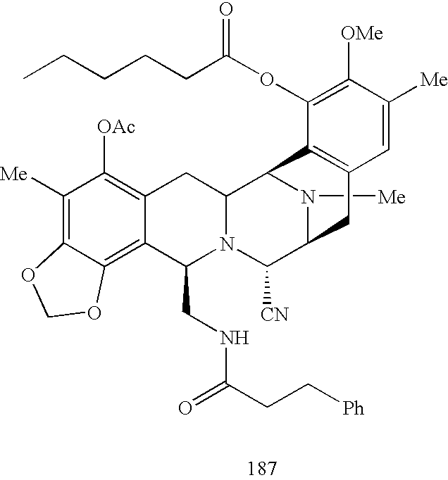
C1([Me])=C2C(=C3C(=C1[OAc])CC1N(C3CNC(=O)CC[Ph])C([CN])C3N([Me])C1C1=C(C3)C=C([Me])C([OMe])=C1OC(CCCCC)=O)OCO2
